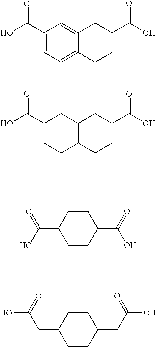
C1(C(O)=O)=CC=C2C(=C1)CC(C(O)=O)CC2.C1(C(O)=O)CCC2C(C1)CC(C(O)=O)CC2.C1(C(O)=O)CCC(C(=O)O)CC1.C1(CC(O)=O)CCC(CC(O)=O)CC1
